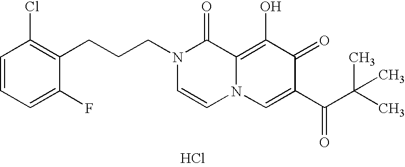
C1=CC=C(F)C(CCCN2C=CN3C(=C(O)C(=O)C(C(C(C)(C)C)=O)=C3)C2=O)=C1Cl.Cl
